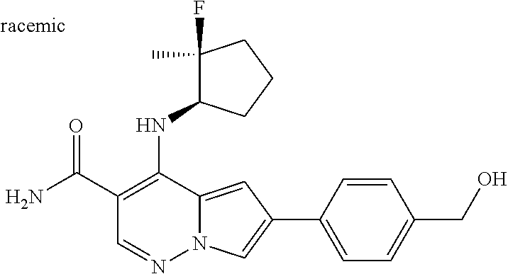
O=C(C1=C(NC2C(F)(C)CCC2)C2=CC(C3=CC=C(CO)C=C3)=CN2N=C1)N
